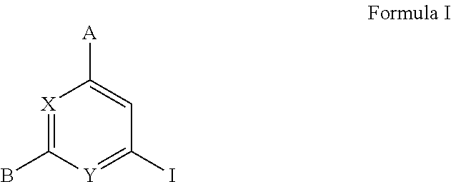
[X]1=C(B)[Y]=C(I)C=C1[A]
